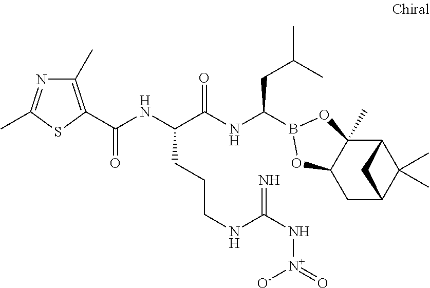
C12C3(C)C(CC(C1(C)C)C2)OB(C(NC(C(NC(=O)C1=C(C)N=C(C)S1)CCCNC(N[N+]([O-])=O)=N)=O)CC(C)C)O3
